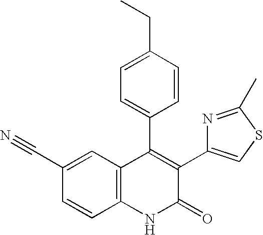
C1(C#N)=CC2=C(C=C1)NC(=O)C(C1=CSC(C)=N1)=C2C1=CC=C(CC)C=C1
